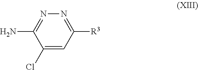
C1(Cl)=CC([R3])=NN=C1N
